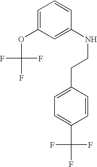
C1=C(OC(F)(F)F)C=C(NCCC2=CC=C(C(F)(F)F)C=C2)C=C1
